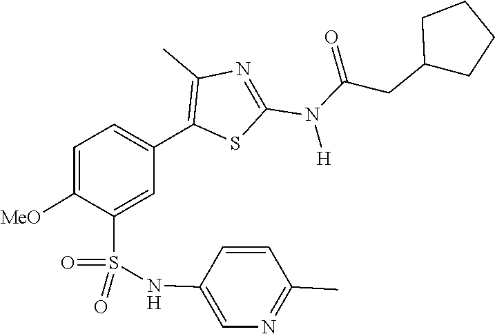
C(N(C1=NC(C)=C(C2=CC=C([MeO])C(S(=O)(=O)NC3=CN=C(C)C=C3)=C2)S1)[H])(CC1CCCC1)=O
